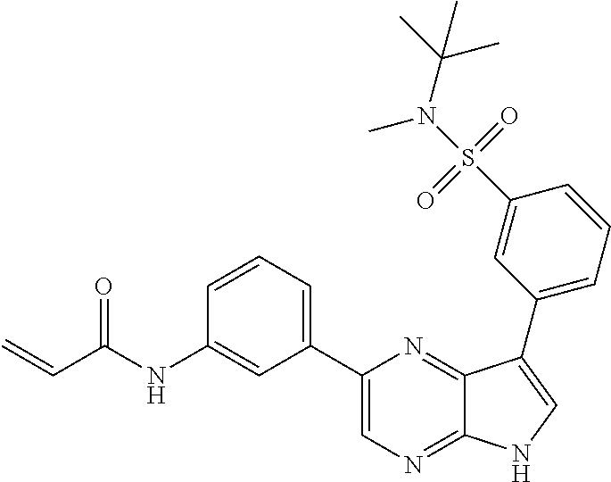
C(C(NC1=CC(C2=CN=C3C(=N2)C(C2=CC=CC(S(N(C(C)(C)C)C)(=O)=O)=C2)=CN3)=CC=C1)=O)=C
